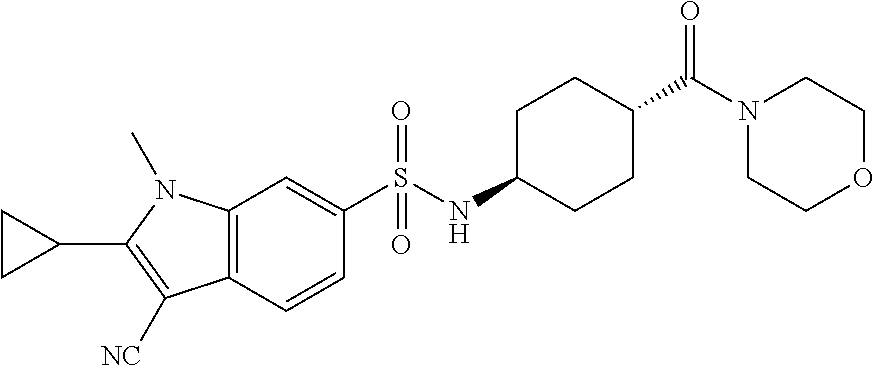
C1(C2CC2)=C([NC])C2=C(N1C)C=C(S(NC1CCC(C(N3CCOCC3)=O)CC1)(=O)=O)C=C2
